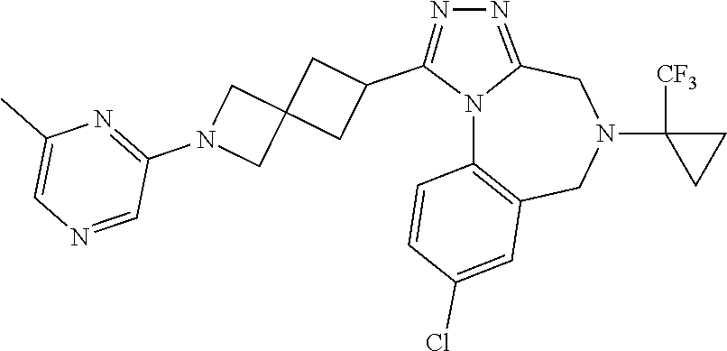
N12C3=C(CN(C4([CF3])CC4)CC1=NN=C2C1CC2(C1)CN(C1=NC(C)=CN=C1)C2)C=C(Cl)C=C3
